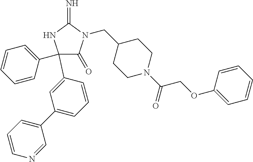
C1(C2=CC(C3=CC=CN=C3)=CC=C2)(C2=CC=CC=C2)C(=O)N(CC2CCN(C(COC3=CC=CC=C3)=O)CC2)C(=N)N1
